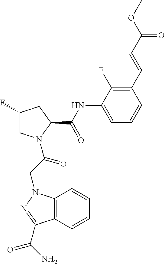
C12=C(N(CC(=O)N3CC(F)CC3C(NC3=CC=CC(C=CC(=O)OC)=C3F)=O)N=C1C(N)=O)C=CC=C2
